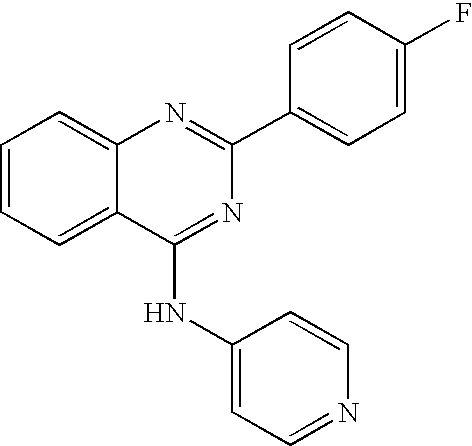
C1=CC=C2C(=C1)N=C(C1=CC=C(F)C=C1)N=C2NC1=CC=NC=C1
